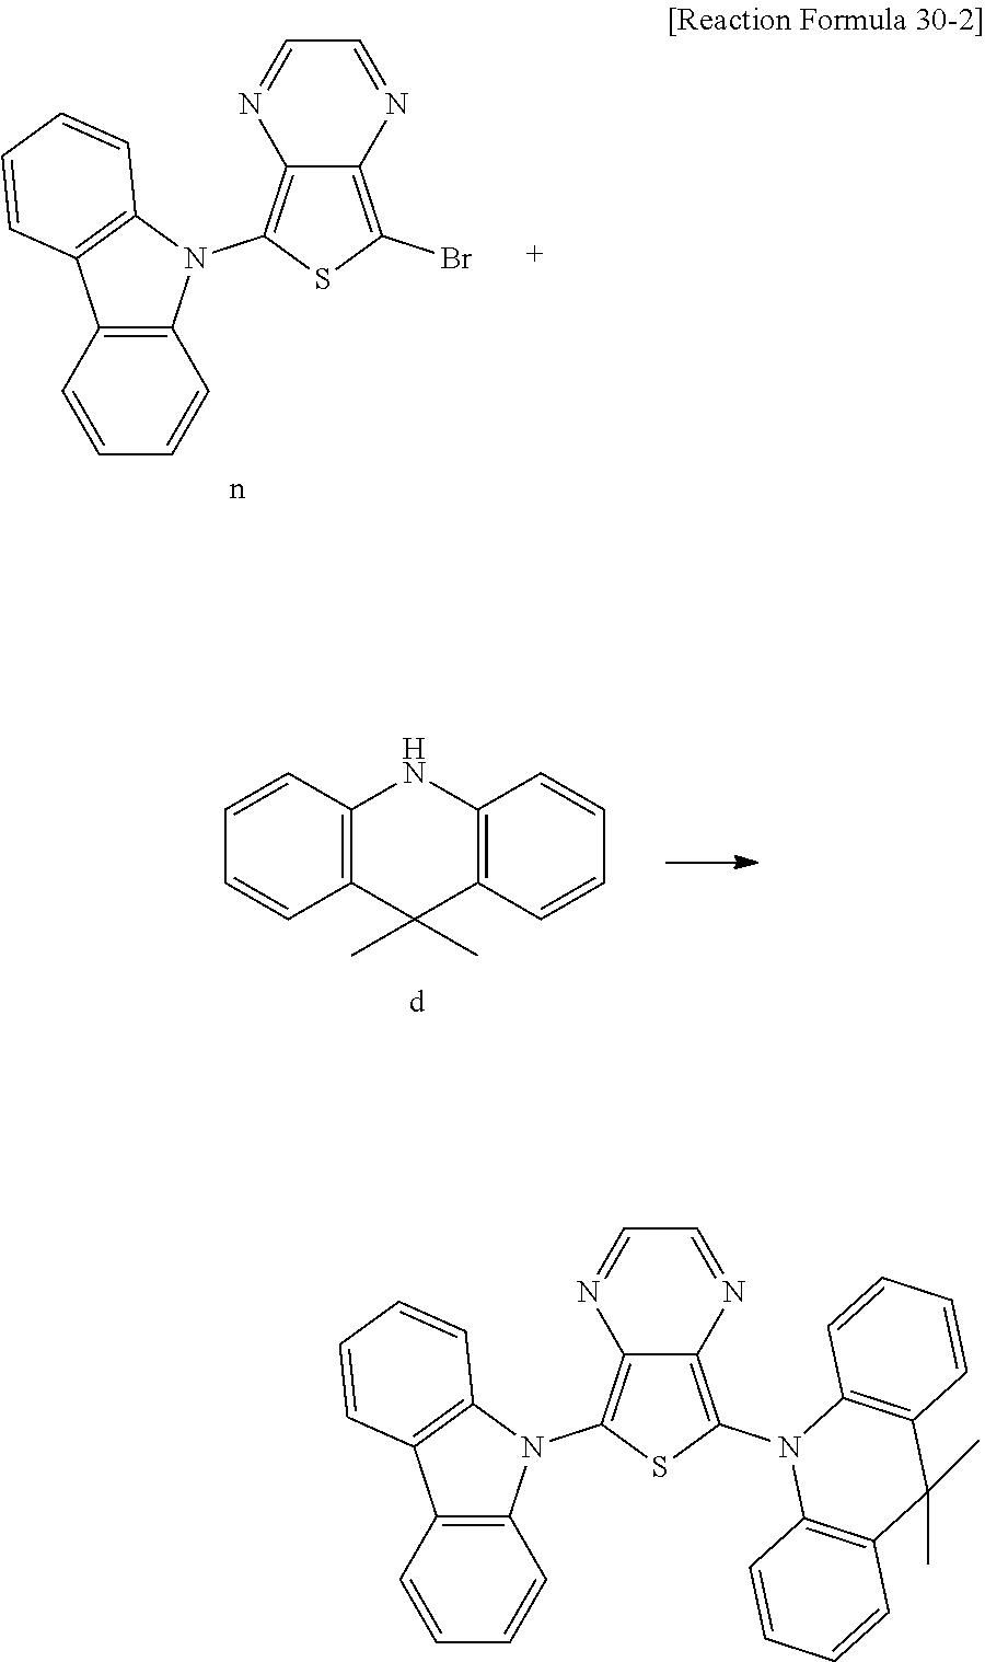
C12=C(N3C4=C(C5=C3C=CC=C5)C=CC=C4)SC(N3C4=C(C(C)(C)C5=C3C=CC=C5)C=CC=C4)=C1N=CC=N2.C12=C(N3C4=C(C5=C3C=CC=C5)C=CC=C4)SC(Br)=C1N=CC=N2.C12=C(C(C)(C)C3=C(N1)C=CC=C3)C=CC=C2
